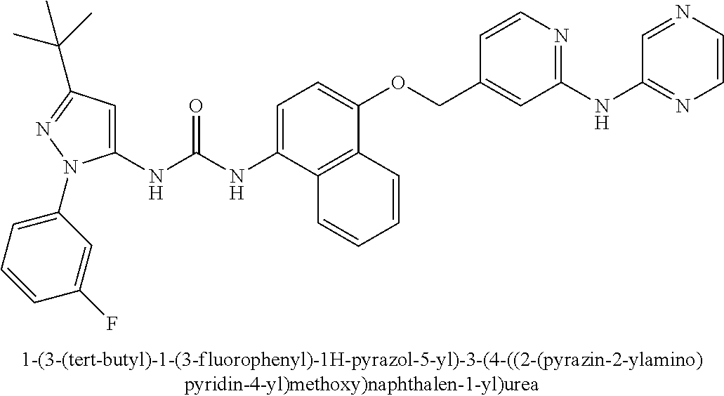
C1(NC(NC2=CC=C(OCC3=CC(NC4=NC=CN=C4)=NC=C3)C3=C2C=CC=C3)=O)=CC(C(C)(C)C)=NN1C1=CC=CC(F)=C1
